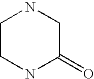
C1CNC(=O)CN1
